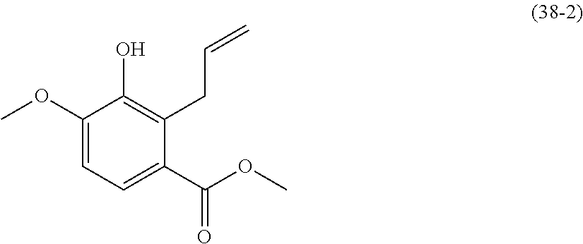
C1(OC)=CC=C(C(OC)=O)C(CC=C)=C1O
